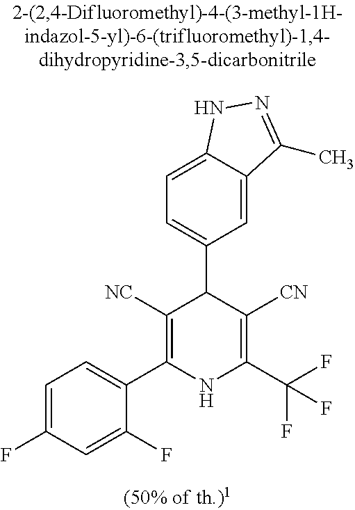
C1=C2C(=CC=C1C1C([NC])=C(C3=CC=C(F)C=C3F)NC(C(F)(F)F)=C1[CN])NN=C2C
